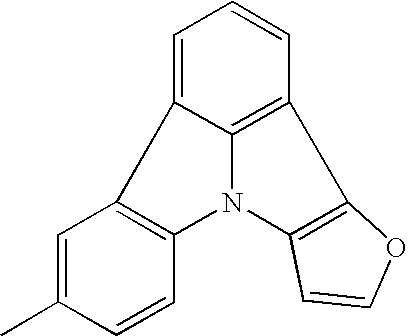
C1=C2C3=C(C=C1)C1=C(N3C3=C2C=C(C)C=C3)C=CO1
